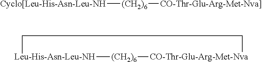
[Cyclo[Leu-His-Asn-Leu-NH][(CH2)6][CO-Thr-Glu-Arg-Met-Nva]].[Leu-His-Asn-Leu-NH]1[(CH2)6][CO-Thr-Glu-Arg-Met-Nva]CC1
